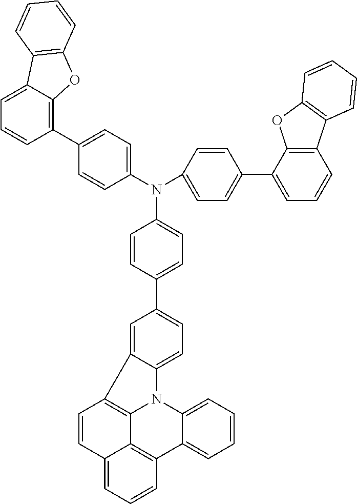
C1=CC(C2=CC=C3C(=C2)C2=C4N3C3=CC=CC=C3C3=C4C(=CC=C3)C=C2)=CC=C1N(C1=CC=C(C2=C3C(=CC=C2)C2=C(O3)C=CC=C2)C=C1)C1=CC=C(C2=CC=CC3=C2OC2=C3C=CC=C2)C=C1
